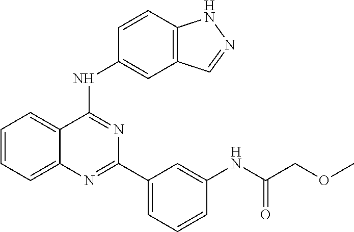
O(C)CC(NC1=CC(C2=NC3=CC=CC=C3C(NC3=CC4=C(NN=C4)C=C3)=N2)=CC=C1)=O
